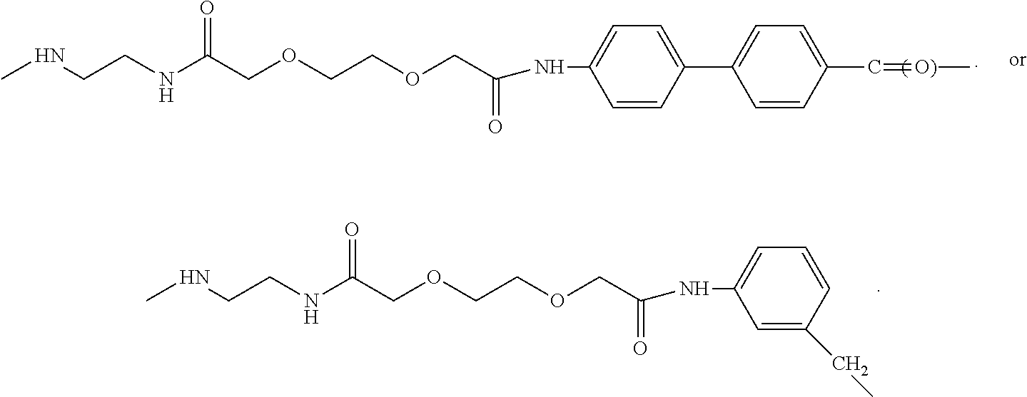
CNCCNC(COCCOCC(=O)NC1=CC=C(C2=CC=C(C=[O)]C)C=C2)C=C1)=O.CNCCNC(COCCOCC(=O)NC1=CC=CC(CC)=C1)=O
